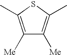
C1([Me])=C(C)SC(C)=C1[Me]
